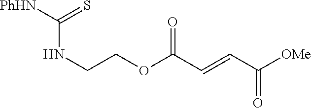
[OMe]C(C=CC(OCCNC([PhHN])=S)=O)=O
